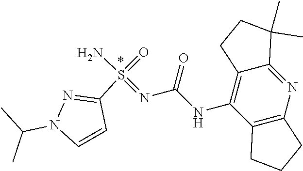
C1=CC(S(=O)(=NC(NC2=C3C(=NC4=C2CCC4)C(C)(C)CC3)=O)N)=NN1C(C)C
